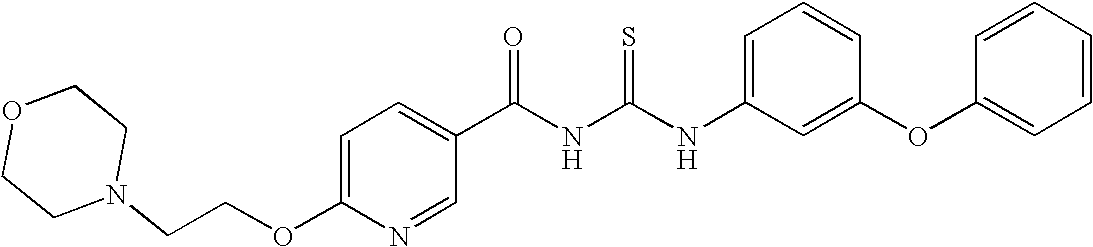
C(NC(NC1=CC=CC(OC2=CC=CC=C2)=C1)=S)(=O)C1=CC=C(OCCN2CCOCC2)N=C1
